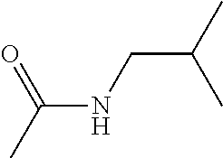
C(NCC(C)C)(C)=O
